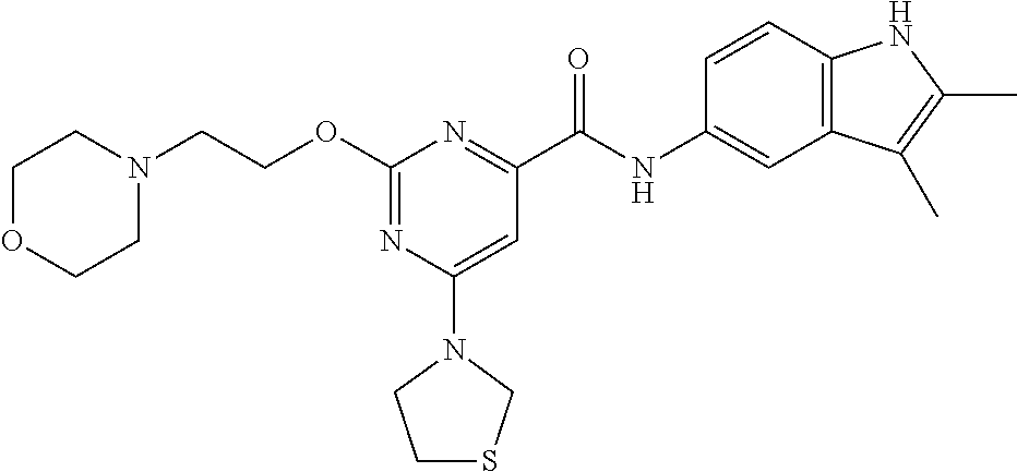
C(C1=NC(OCCN2CCOCC2)=NC(N2CCSC2)=C1)(NC1=CC2=C(C=C1)NC(C)=C2C)=O
